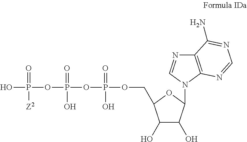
OP(OP(OP(OCC1C(O)C(O)C(N2C3=C(N=C2)C(N)=NC=N3)O1)(=O)O)(=O)O)(=O)[Z2]
